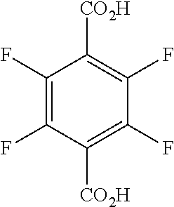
C1(F)=C(F)C([CO2H])=C(F)C(F)=C1[CO2H]
